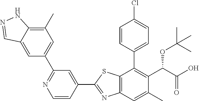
C1=CC(C2=C(C(OC(C)(C)C)C(=O)O)C(C)=CC3=C2SC(C2=CC(C4=CC(C)=C5C(=C4)C=NN5)=NC=C2)=N3)=CC=C1Cl
